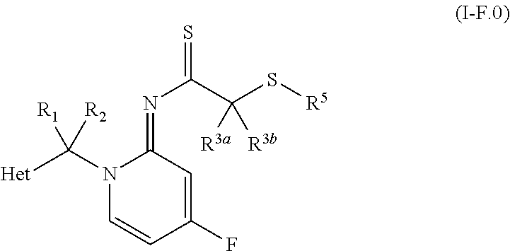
N1(C([Het])([R2])[R1])C=CC(F)=CC1=NC(=S)C(S[R5])([R3a])[R3b]
